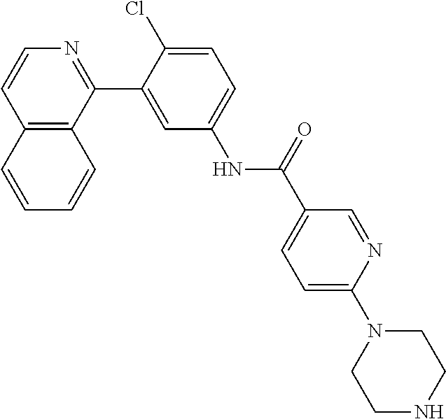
C12=C(C(C3=CC(NC(C4=CC=C(N5CCNCC5)N=C4)=O)=CC=C3Cl)=NC=C1)C=CC=C2
